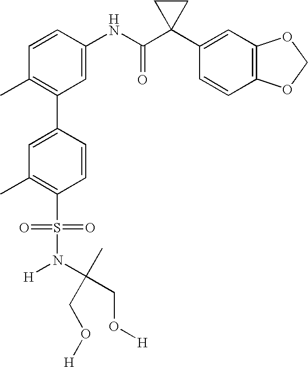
C1(NC(C2(C3=CC4=C(C=C3)OCO4)CC2)=O)=CC(C2=CC(C)=C(S(=O)(=O)N([H])C(C)(CO[H])CO[H])C=C2)=C(C)C=C1
